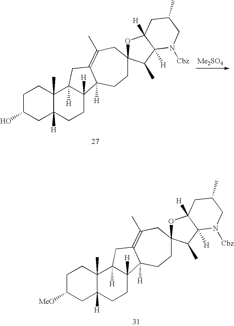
C1C([MeO])CC2([H])C(C)(C1)C1([H])C([H])(CC2)C2([H])C(=C(C)CC3(CC2)OC2([H])C([H])(C3C)N([Cbz])CC(C)C2)C1.C1C(O)CC2([H])C(C)(C1)C1([H])C([H])(CC2)C2([H])C(=C(C)CC3(CC2)OC2([H])C([H])(C3C)N([Cbz])CC(C)C2)C1
